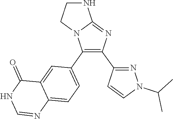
C12=CC(C3=C(C4=NN(C(C)C)C=C4)N=C4N3CCN4)=CC=C1N=CNC2=O
